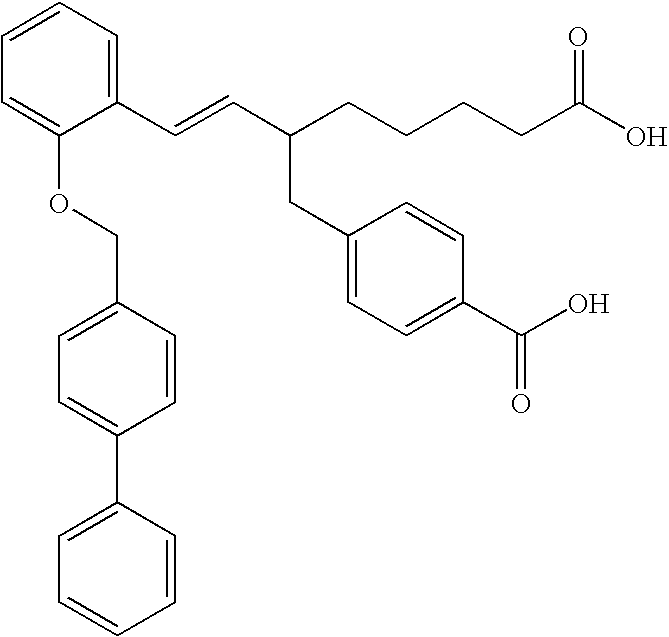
C1=CC=C(C=CC(CCCCC(O)=O)CC2=CC=C(C(=O)O)C=C2)C(OCC2=CC=C(C3=CC=CC=C3)C=C2)=C1
